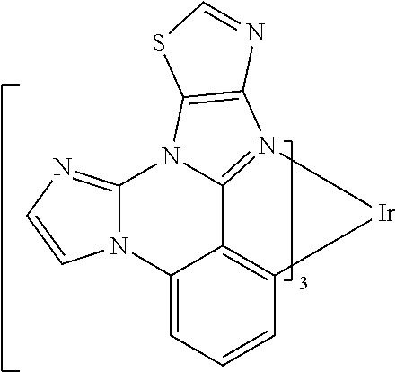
N12C(=NC=C1)N1C3=N(C4=C1SC=N4)[Ir]C1=C3C2=CC=C1
